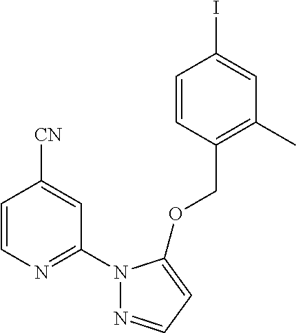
C1=CC(COC2=CC=NN2C2=NC=CC([CN])=C2)=C(C)C=C1I
